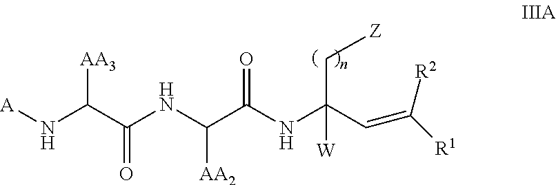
N(C(C(NC(C(=O)NC([W])(C=C([R1])[R2])C[Z])[AA2])=O)[AA3])[A]
